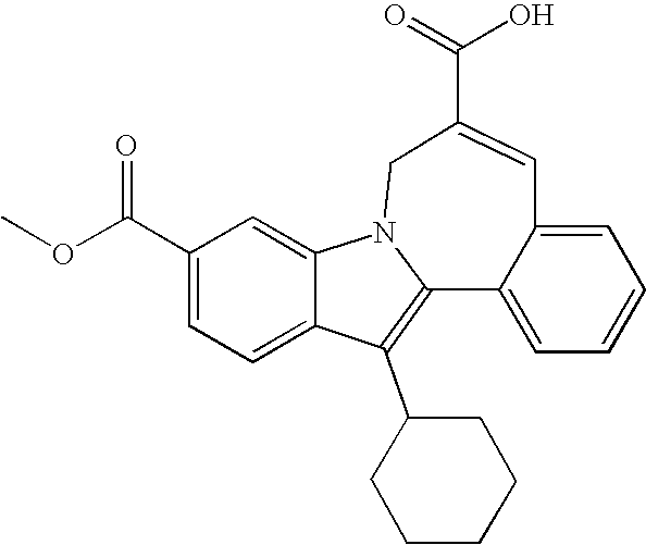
C1(C(OC)=O)=CC=C2C(=C1)N1C(=C2C2CCCCC2)C2=CC=CC=C2C=C(C(=O)O)C1
